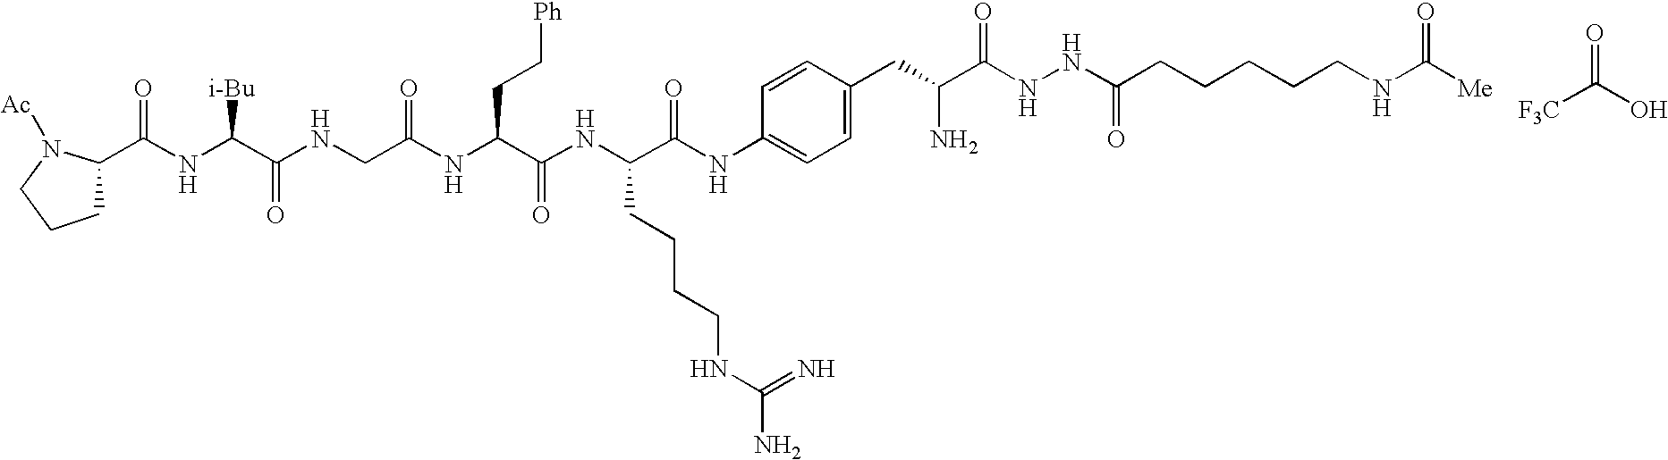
O=C([F3C])O.C(NC(C(NCC(NC(C(NC(C(NC1=CC=C(CC(N)C(NNC(CCCCCNC([Me])=O)=O)=O)C=C1)=O)CCCCNC(=N)N)=O)CC[Ph])=O)=O)[i-Bu])(C1CCCN1[Ac])=O
